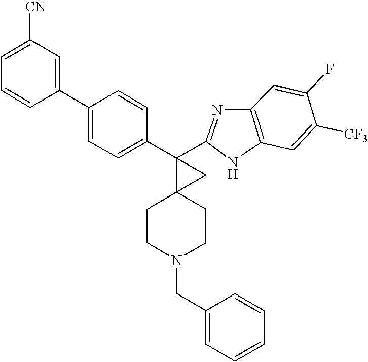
C1=C(F)C([CF3])=CC2=C1N=C(C1(C3=CC=C(C4=CC([CN])=CC=C4)C=C3)C3(CCN(CC4=CC=CC=C4)CC3)C1)N2
